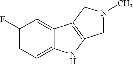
C1(F)=CC=C2C(=C1)C1=C(N2)CN(C)C1
